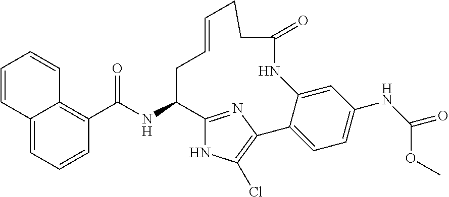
C1(C(NC2C3=NC(=C(Cl)N3)C3=CC=C(NC(=O)OC)C=C3NC(=O)CCC=CC2)=O)=C2C(=CC=C1)C=CC=C2
